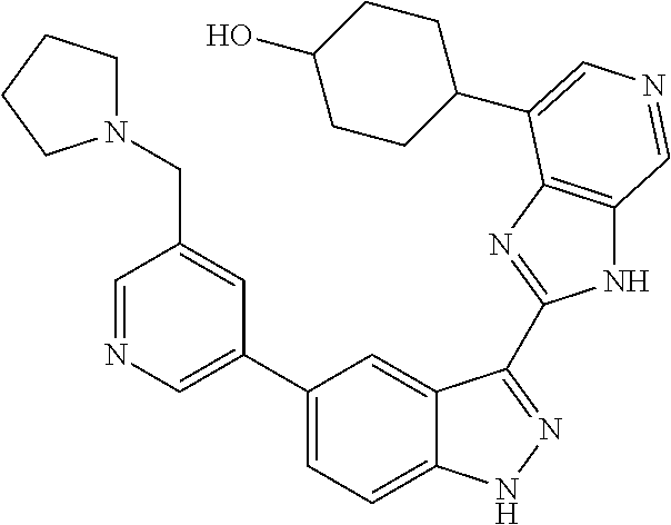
C1(C2=CN=CC(CN3CCCC3)=C2)=CC=C2C(=C1)C(C1=NC3=C(N1)C=NC=C3C1CCC(O)CC1)=NN2
